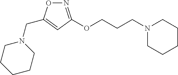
C1N(CC2=CC(OCCCN3CCCCC3)=NO2)CCCC1
